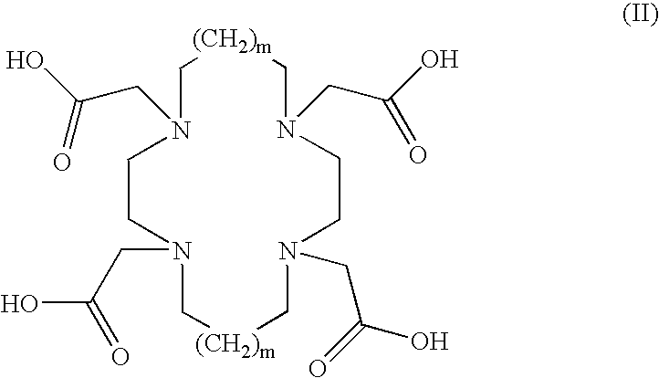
N1(CC(O)=O)CCN(CC(O)=O)C[(CH2)m]CN(CC(O)=O)CCN(CC(O)=O)C[(CH2)m]C1
